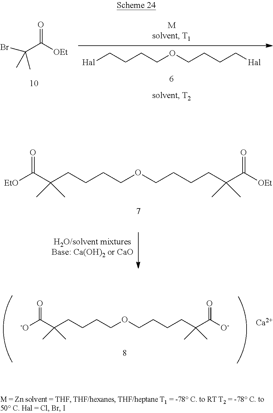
[-O]C(=O)C(CCCCOCCCCC(C([O-])=O)(C)C)(C)C.[Ca].[EtO]C(=O)C(CCCCOCCCCC(C([OEt])=O)(C)C)(C)C.C(CCCOCCCC[Hal])[Hal].O=C([OEt])C(Br)(C)C
